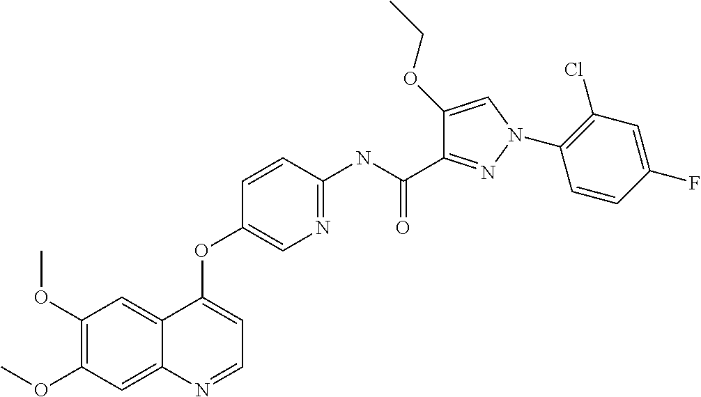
C1(OC)=C(OC)C=C2C(=C1)C(OC1=CN=C(NC(C3=NN(C4=C(Cl)C=C(F)C=C4)C=C3OCC)=O)C=C1)=CC=N2
